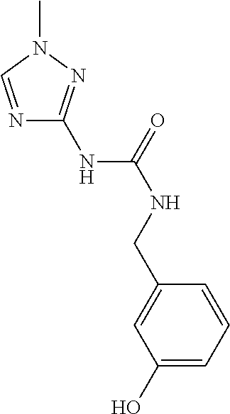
N1=CN(C)N=C1NC(=O)NCC1=CC(O)=CC=C1
